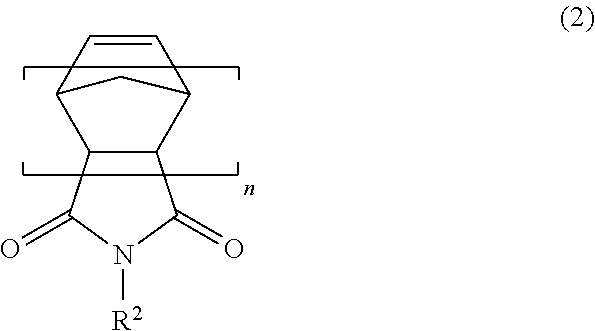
C1=CC2C3C(C1C2)C(=O)N([R2])C3=O
